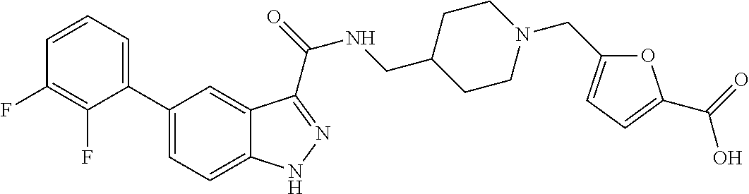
C1(C2=CC=CC(F)=C2F)=CC=C2C(=C1)C(C(=O)NCC1CCN(CC3=CC=C(C(O)=O)O3)CC1)=NN2
